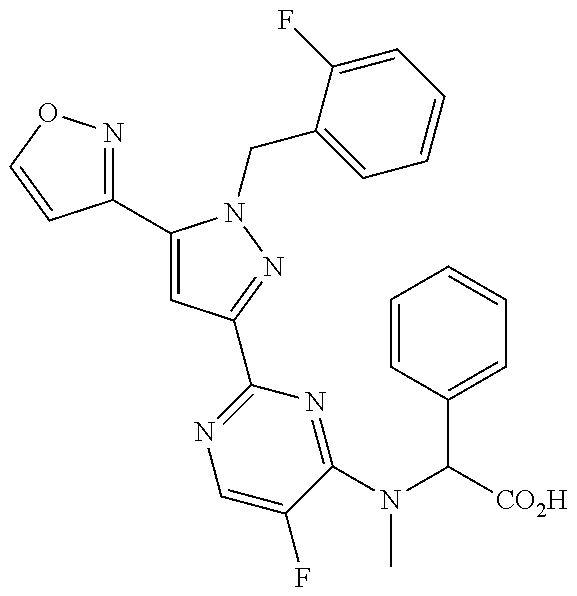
C1(C2=CC(C3=NC=C(F)C(N(C([CO2H])C4=CC=CC=C4)C)=N3)=NN2CC2=CC=CC=C2F)=NOC=C1
